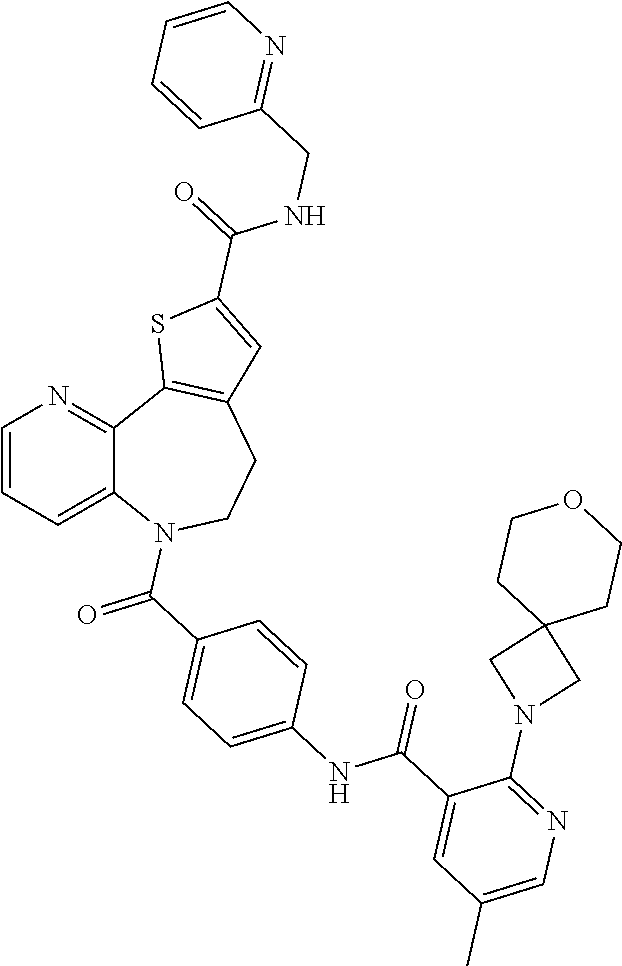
C1=CC=C2C(=N1)C1=C(CCN2C(C2=CC=C(NC(C3=CC(C)=CN=C3N3CC4(C3)CCOCC4)=O)C=C2)=O)C=C(C(NCC2=NC=CC=C2)=O)S1
